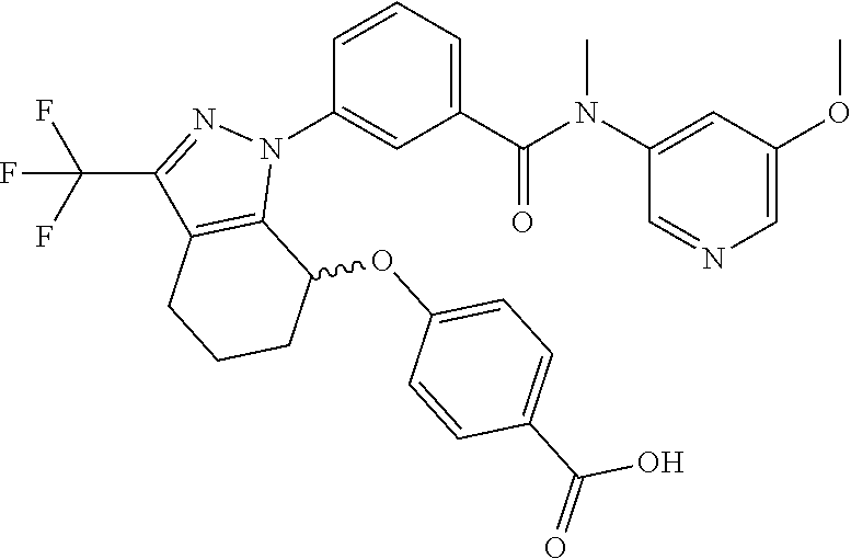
C1(N(C(C2=CC=CC(N3C4=C(C(C(F)(F)F)=N3)CCCC4OC3=CC=C(C(=O)O)C=C3)=C2)=O)C)=CC(OC)=CN=C1
